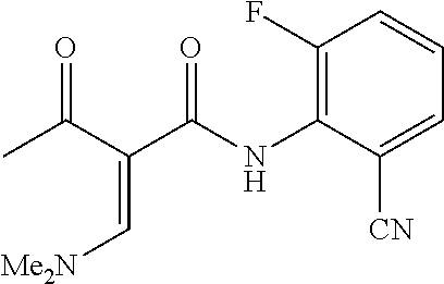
CC(C(C(NC1=C(F)C=CC=C1[CN])=O)=C[Me2N])=O
